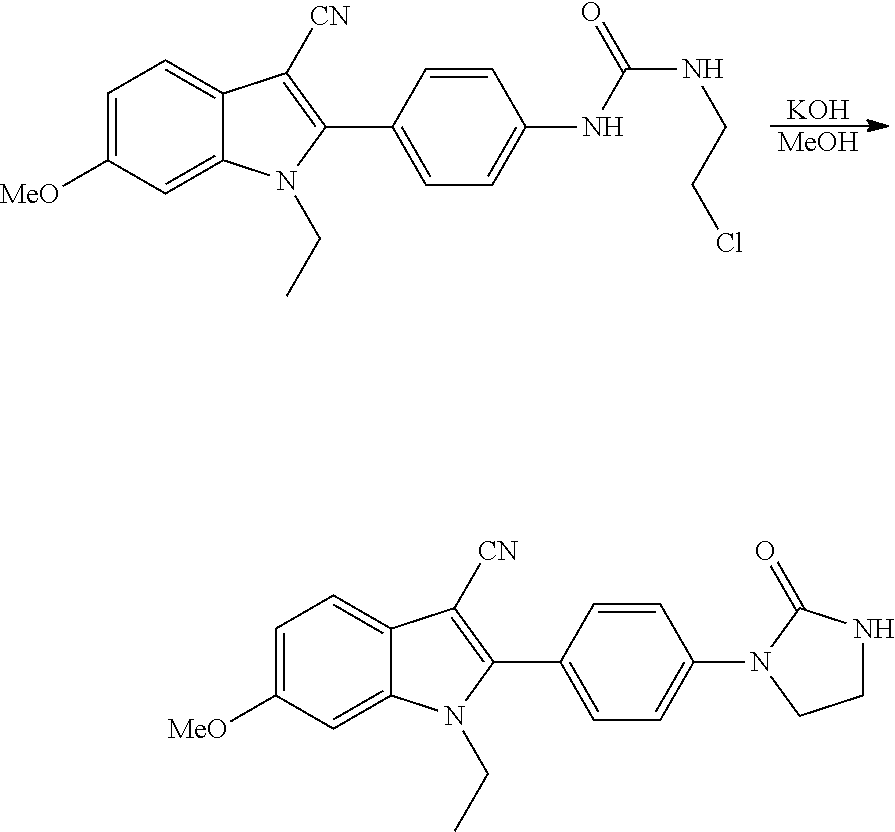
[KOH].[MeOH].C1=C([MeO])C=C2C(=C1)C([CN])=C(C1=CC=C(NC(NCCCl)=O)C=C1)N2CC.C1=C([MeO])C=C2C(=C1)C([CN])=C(C1=CC=C(N3CCNC3=O)C=C1)N2CC
